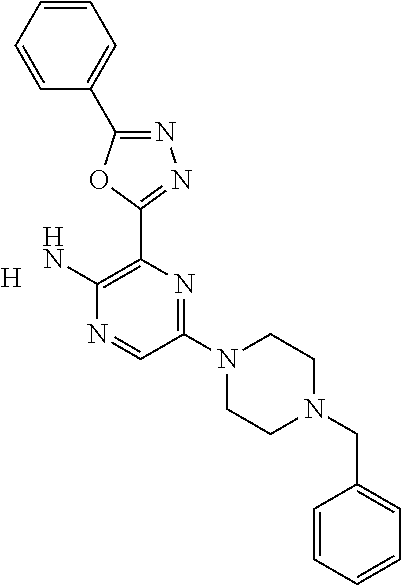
[H].C1(N2CCN(CC3=CC=CC=C3)CC2)=NC(C2=NN=C(C3=CC=CC=C3)O2)=C(N)N=C1
